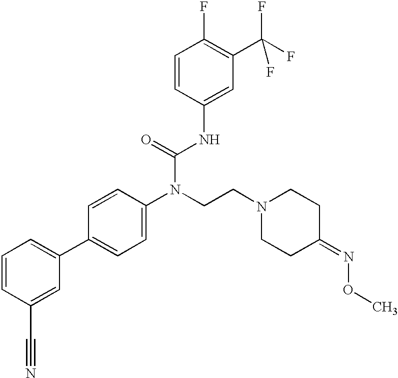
C1=CC(C#N)=CC(C2=CC=C(N(CCN3CCC(=NOC)CC3)C(=O)NC3=CC(C(F)(F)F)=C(F)C=C3)C=C2)=C1
